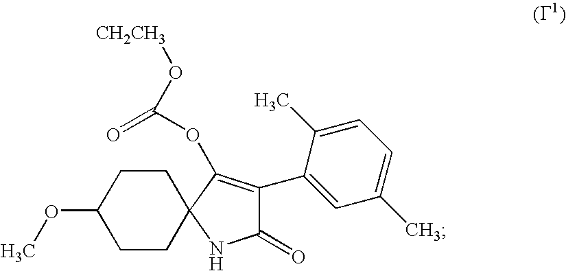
C12(CCC(OC)CC1)NC(=O)C(C1=CC(C)=CC=C1C)=C2OC(O[CH2CH3])=O
